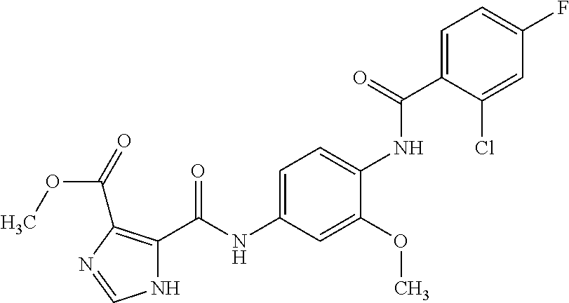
C1=C(C(NC2=CC=C(NC(C3=C(C(=O)OC)N=CN3)=O)C=C2OC)=O)C(Cl)=CC(F)=C1
